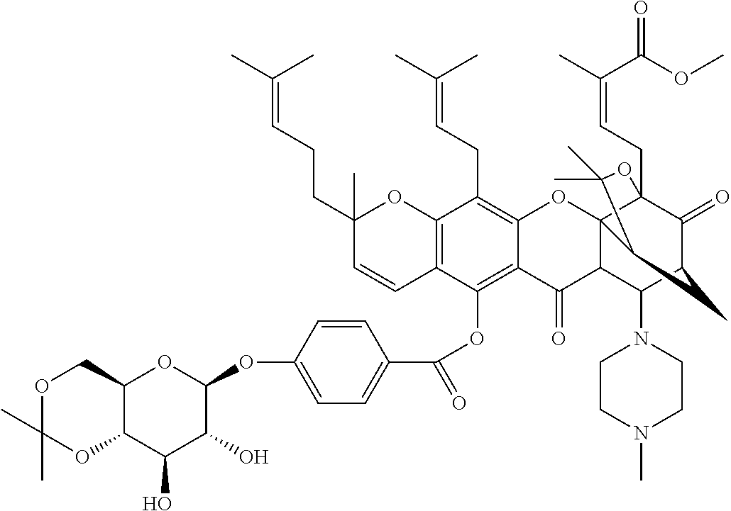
C12=C(C(OC(C3=CC=C(OC4C(O)C(O)C5C(O4)COC(C)(C)O5)C=C3)=O)=C3C(=C1CC=C(C)C)OC14C(C3=O)C(N3CCN(C)CC3)C3C(=O)C1(CC=C(C)C(OC)=O)OC(C)(C)C4C3)C=CC(CCC=C(C)C)(C)O2
